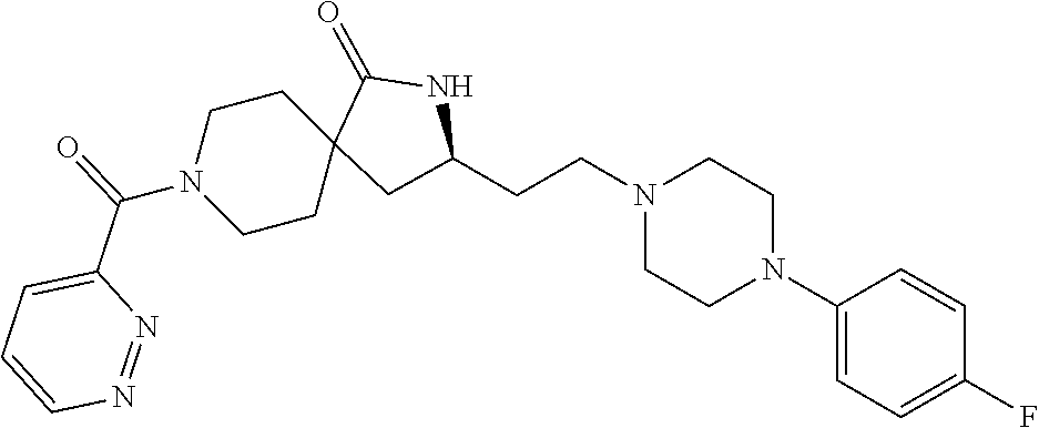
C1(N2CCN(CCC3CC4(CCN(C(C5=CC=CN=N5)=O)CC4)C(=O)N3)CC2)=CC=C(F)C=C1
